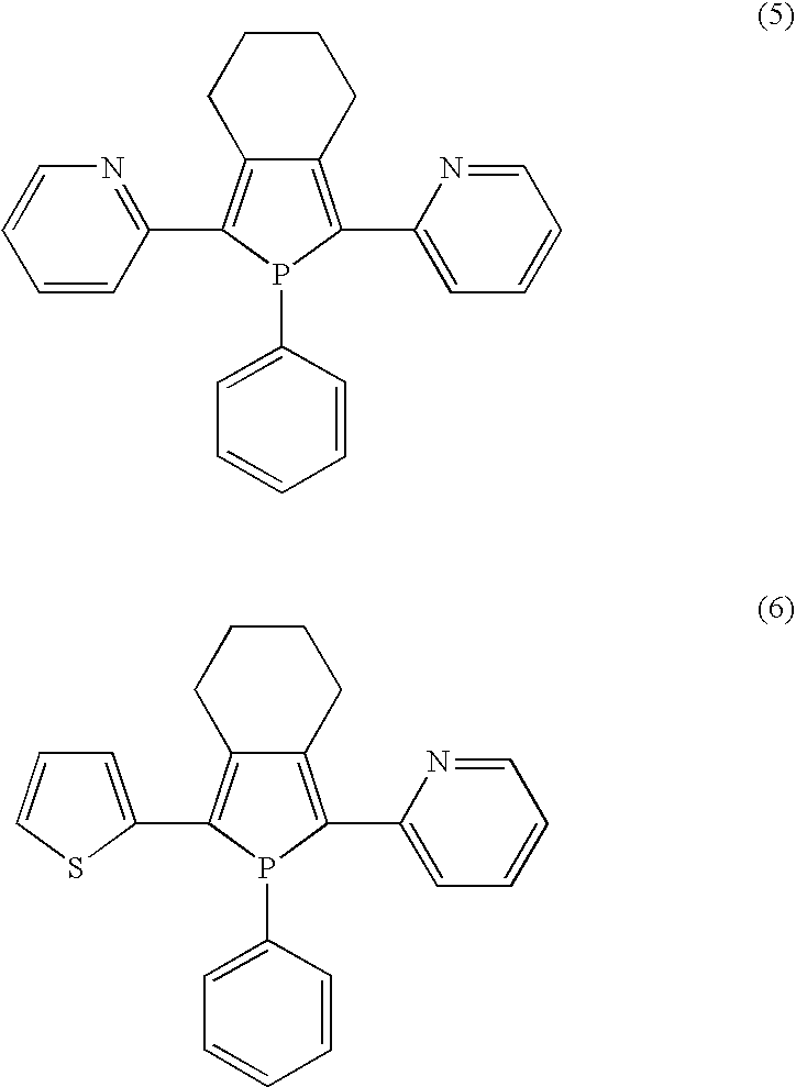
C1CCC2=C(C3=NC=CC=C3)P(C3=CC=CC=C3)C(C3=CC=CC=N3)=C2C1.C1CCC2=C(C3=CC=CS3)P(C3=CC=CC=C3)C(C3=CC=CC=N3)=C2C1
